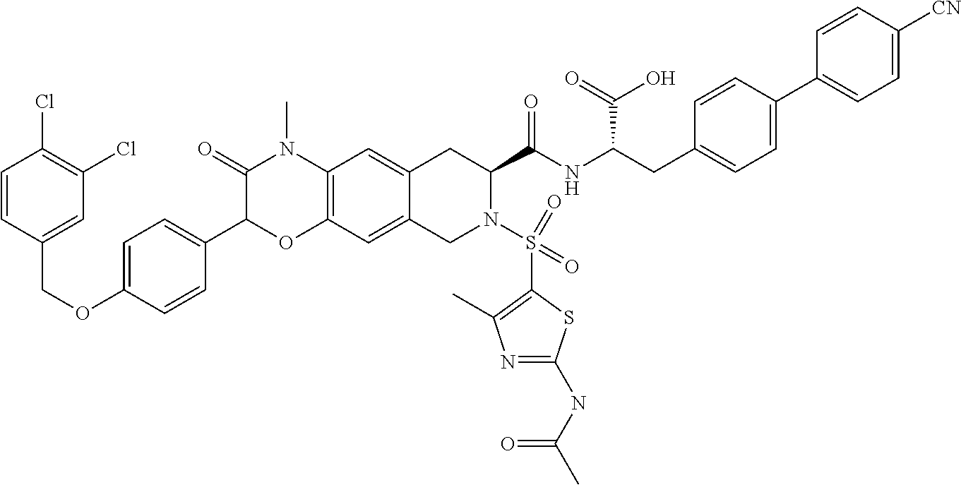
C1=CC(COC2=CC=C(C3OC4=C(N(C)C3=O)C=C3C(=C4)CN(S(C4=C(C)N=C(NC(C)=O)S4)(=O)=O)C(C(NC(C(=O)O)CC4=CC=C(C5=CC=C([CN])C=C5)C=C4)=O)C3)C=C2)=CC(Cl)=C1Cl
